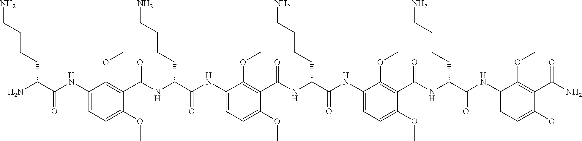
C1(NC(C(N)CCCCN)=O)=CC=C(OC)C(C(NC(C(NC2=CC=C(OC)C(C(NC(C(NC3=CC=C(OC)C(C(NC(C(NC4=CC=C(OC)C(C(N)=O)=C4OC)=O)CCCCN)=O)=C3OC)=O)CCCCN)=O)=C2OC)=O)CCCCN)=O)=C1OC
